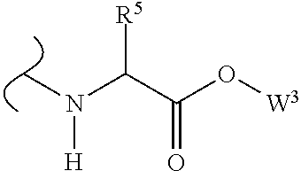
C(C(O[W3])=O)(N(C)[H])[R5]
